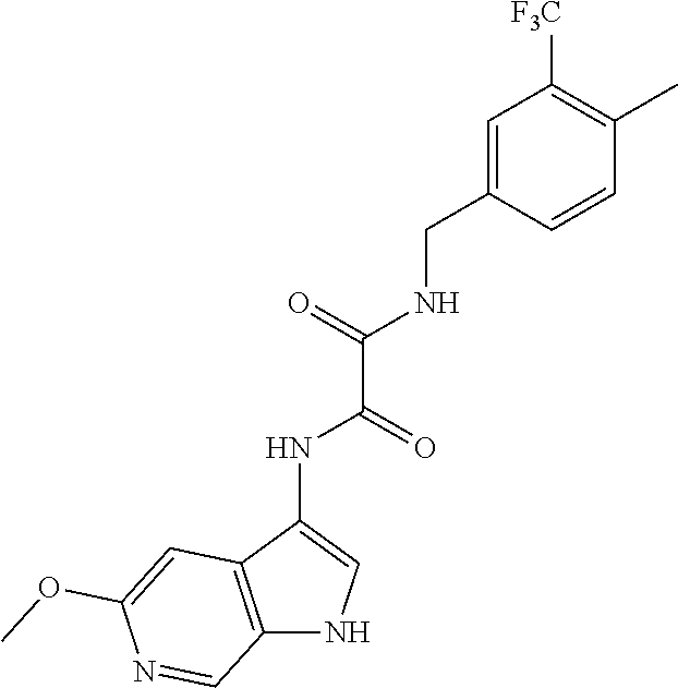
COC1=CC2=C(NC=C2NC(C(NCC2=CC([F3C])=C(C)C=C2)=O)=O)C=N1
